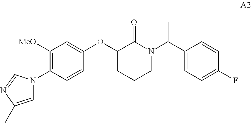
C1([MeO])=C(N2C=C(C)N=C2)C=CC(OC2CCCN(C(C3=CC=C(F)C=C3)C)C2=O)=C1
